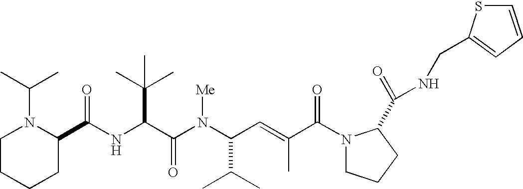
N(C(C(N(C(C(C)C)C=C(C)C(N1CCCC1C(=O)NCC1=CC=CS1)=O)[Me])=O)C(C)(C)C)C(C1N(C(C)C)CCCC1)=O
